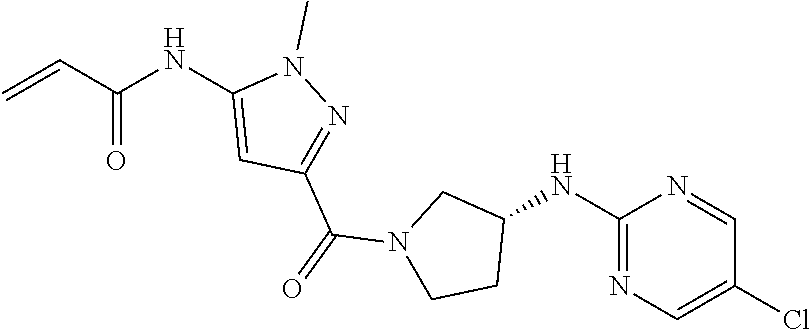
C1(NC2CN(C(=O)C3=NN(C)C(NC(C=C)=O)=C3)CC2)=NC=C(Cl)C=N1
